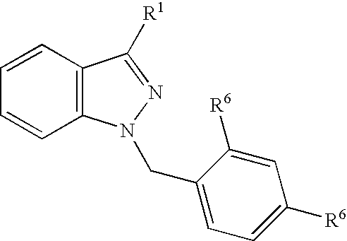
C12=C(C=CC=C1)C([R1])=NN2CC1=CC=C([R6])C=C1[R6]
